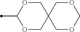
CC1OCC2(CO1)COCOC2
